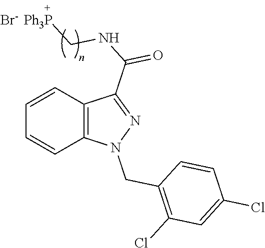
C1=CC2=C(C=C1)N(CC1=C(Cl)C=C(Cl)C=C1)N=C2C(NC[Br-  Ph3P])=O
